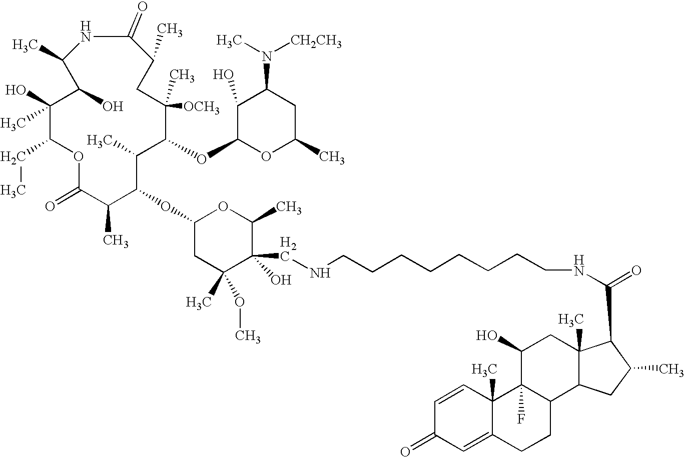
C1(O)(C)C(CC)OC(=O)C(C)C(OC2CC(C)(OC)C(O)(CNCCCCCCCCNC(C3C4(C)C(C5CCC6=CC(=O)C=CC6(C)C5(F)C(O)C4)CC3C)=O)C(C)O2)C(C)C(OC2C(O)C(N(C)[CH2CH3])CC(C)O2)C(C)([OCH3])CC(C)C(=O)NC(C)C1O
